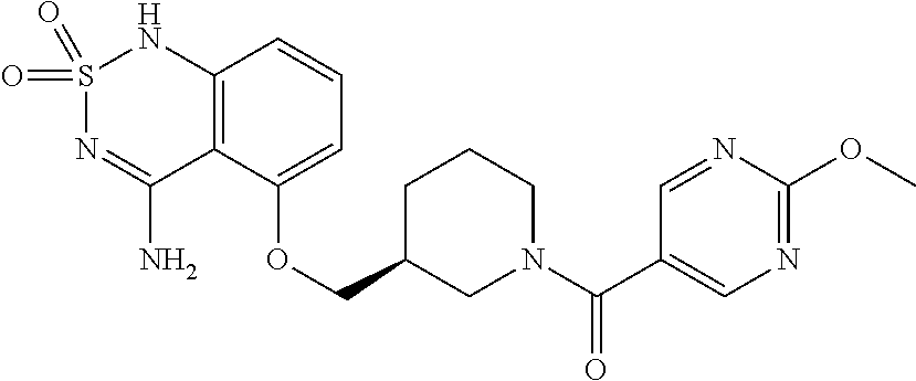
C12=C(C(OCC3CN(C(C4=CN=C(OC)N=C4)=O)CCC3)=CC=C1)C(N)=NS(=O)(=O)N2
